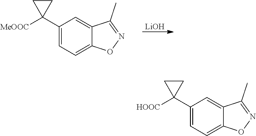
C1(C2([MeOOC])CC2)=CC=C2C(=C1)C(C)=NO2.[LiOH].C1(C2([HOOC])CC2)=CC=C2C(=C1)C(C)=NO2
